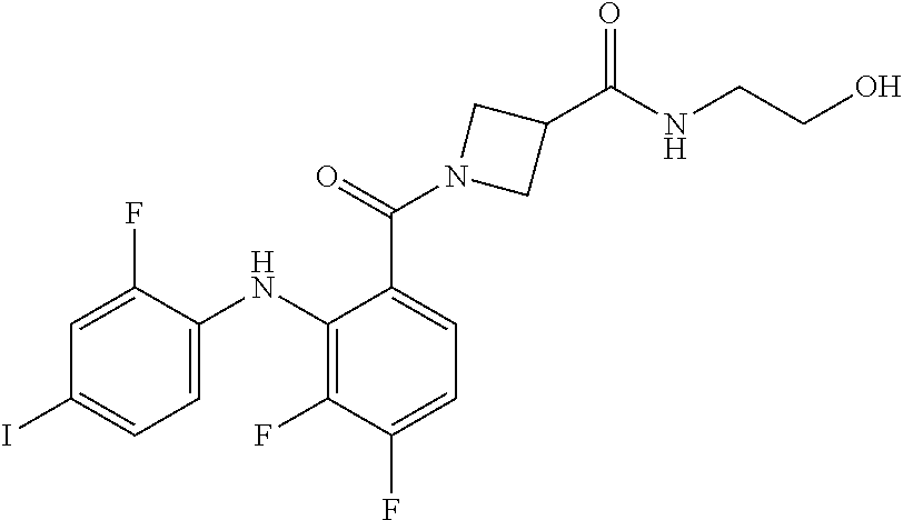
C1(C(N2CC(C(=O)NCCO)C2)=O)=CC=C(F)C(F)=C1NC1=CC=C(I)C=C1F
